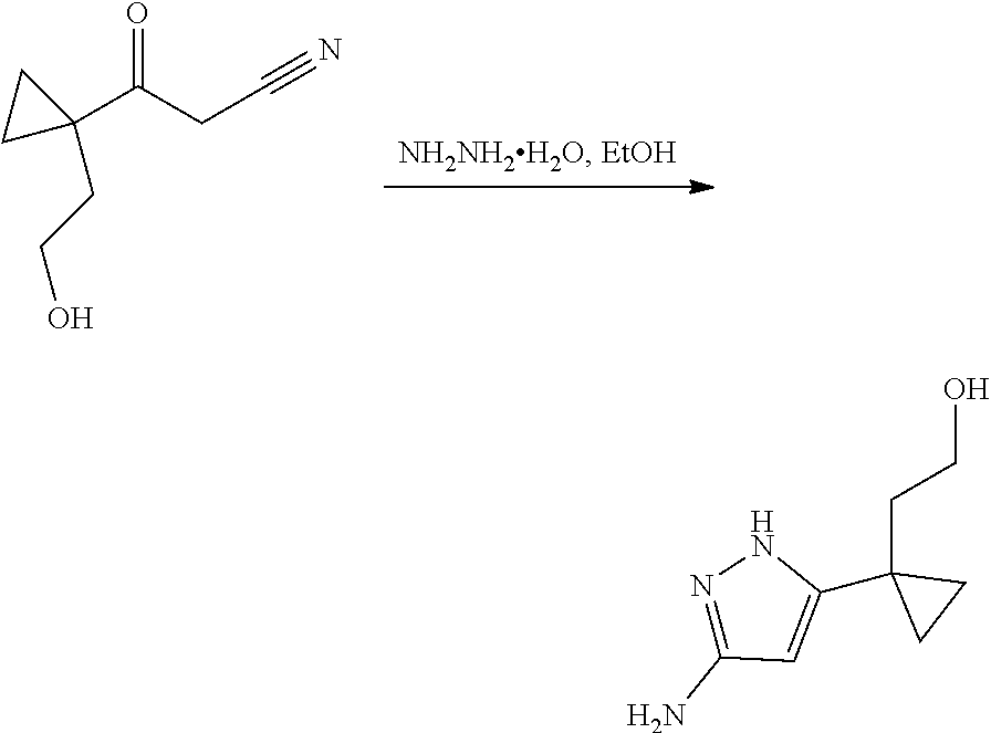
C1(C(CC#N)=O)(CCO)CC1.N1=C(N)C=C(C2(CCO)CC2)N1
